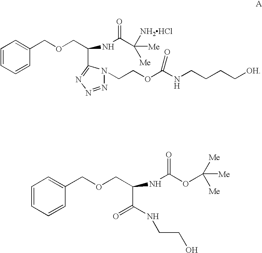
C1=CC=CC(COCC(NC(C([NH2HCl])([Me])[Me])=O)C2=NN=NN2CCOC(NCCCC[OH])=O)=C1.C1=CC=CC(COCC(NC(OC([Me])([Me])[Me])=O)C(=O)NCCO)=C1
